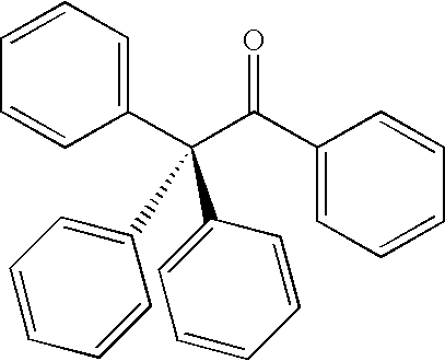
C1(C(=O)C(C2=CC=CC=C2)(C2=CC=CC=C2)C2=CC=CC=C2)=CC=CC=C1
